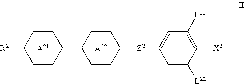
[A21].[R2]C1CCC(C2CCC([Z2]C3=CC([L21])=C([X2])C([L22])=C3)CC2)CC1.[A22]
